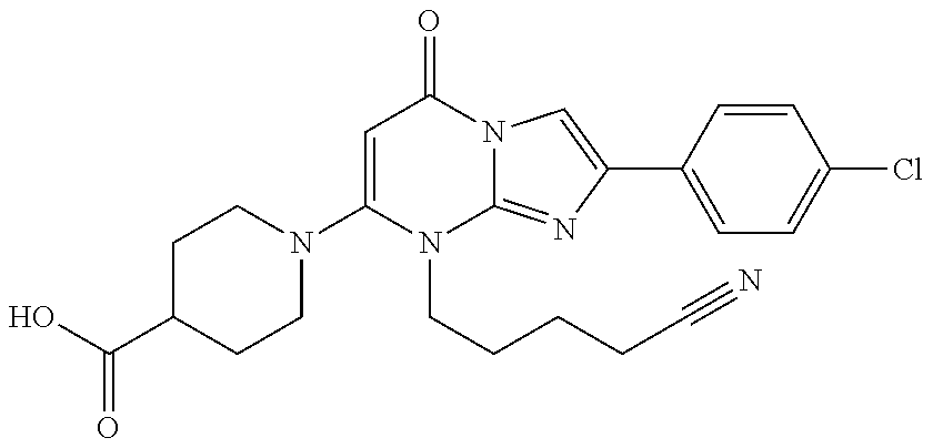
C1(N2CCC(C(O)=O)CC2)=CC(=O)N2C(=NC(C3=CC=C(Cl)C=C3)=C2)N1CCCCC#N
